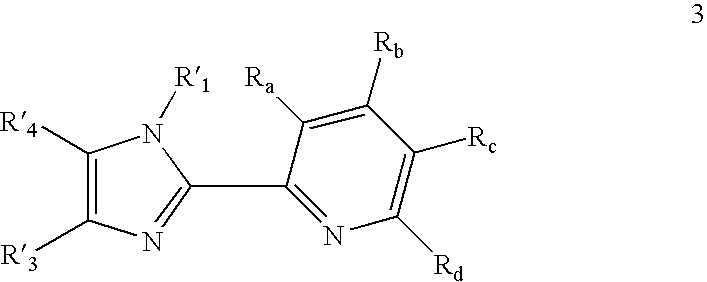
C1([R4])=C([R3])N=C(C2=NC([Rd])=C([Rc])C([Rb])=C2[Ra])N1[R1]
